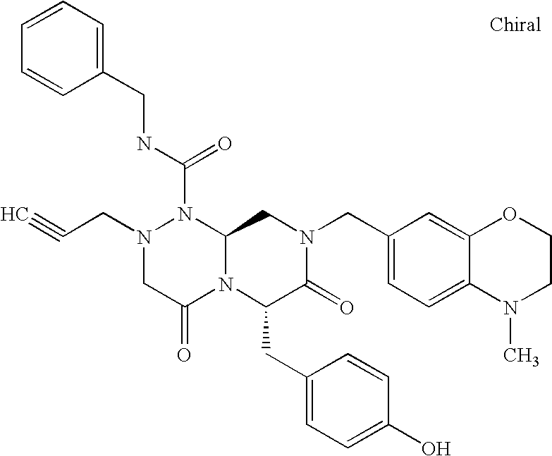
C(N1CC(=O)N2C(N1C(NCC1=CC=CC=C1)=O)CN(CC1=CC=C3C(=C1)OCCN3C)C(=O)C2CC1=CC=C(O)C=C1)C#C
